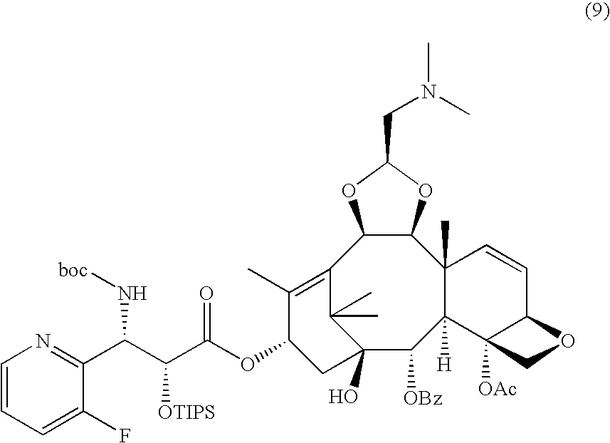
C12=C(C)C(OC(C(C(C3=NC=CC=C3F)N[boc])[OTIPS])=O)CC(O)(C1(C)C)C([OBz])C1([H])C(C)(C3C2OC(CN(C)C)O3)C=CC2C1([OAc])CO2
